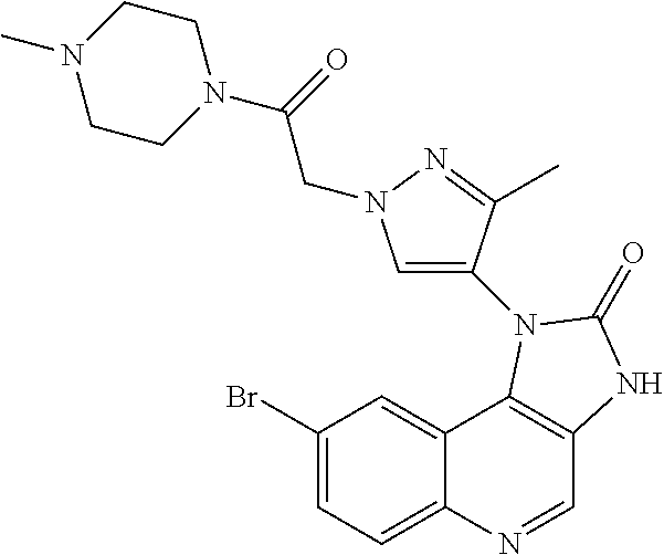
BrC1=CC=C2C(=C1)C1=C(C=N2)NC(=O)N1C1=CN(CC(N2CCN(C)CC2)=O)N=C1C
